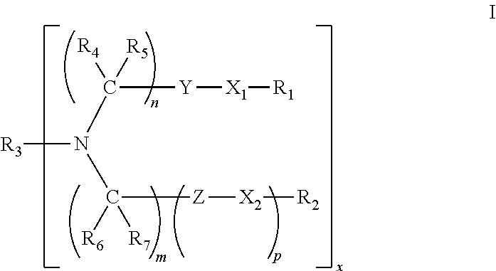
[R3]N(C([R4])([Y][X1][R1])[R5])C([Z][X2][R2])([R6])[R7]
